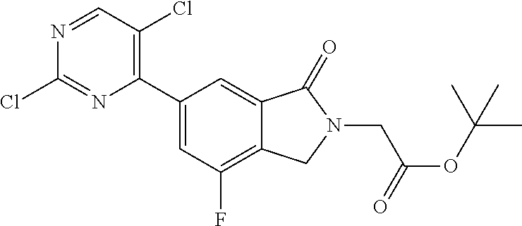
C1(C2=C(Cl)C=NC(Cl)=N2)=CC(F)=C2C(=C1)C(=O)N(CC(OC(C)(C)C)=O)C2
